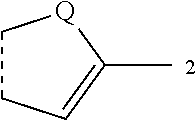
C1CC=C(C)[Q]1
